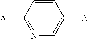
C1([A])=NC=C([A])C=C1
